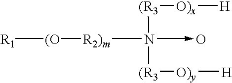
[R1][(O][R2)m]N([(R3][O)x][H])([(R3][O)y][H])->O
